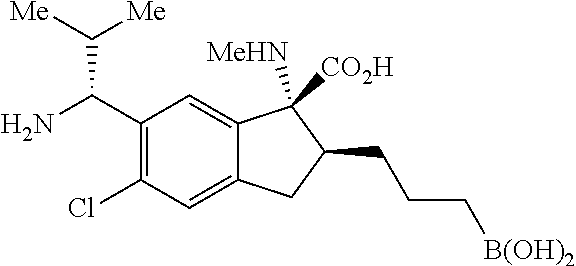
C1(C(N)C([Me])[Me])=C(Cl)C=C2C(=C1)C([MeHN])([CO2H])C(CCC[B(OH)2])C2
